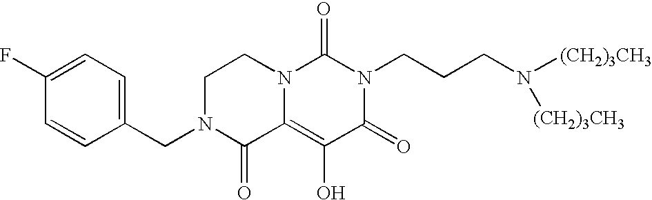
C1(F)=CC=C(CN2C(=O)C3=C(O)C(=O)N(CCCN([(CH2)3CH3])[(CH2)3CH3])C(=O)N3CC2)C=C1
